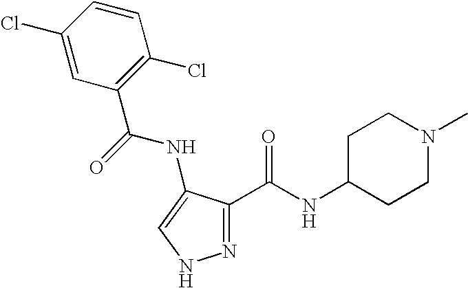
C1(Cl)=CC(C(NC2=CNN=C2C(=O)NC2CCN(C)CC2)=O)=C(Cl)C=C1
